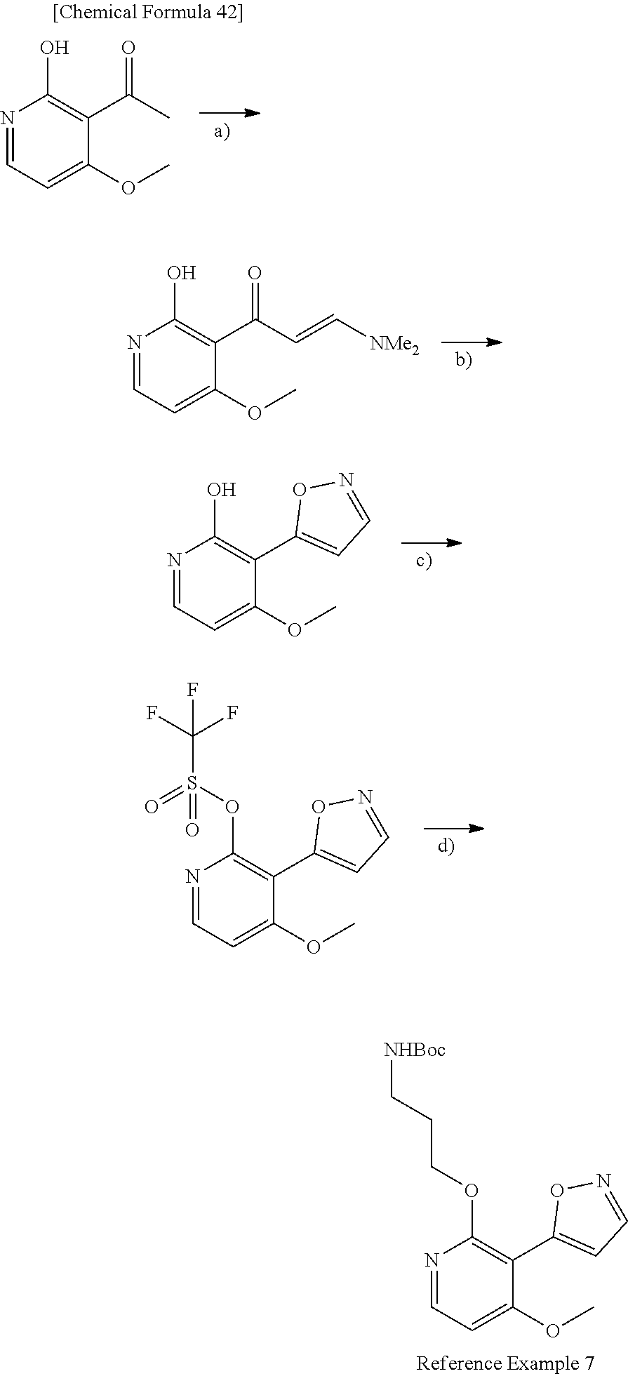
N1=CC=C(OC)C(C2=CC=NO2)=C1OCCC[NHBoc].N1=CC=C(OC)C(C(C)=O)=C1O.N1=CC=C(OC)C(C(C=C[NMe2])=O)=C1O.N1=CC=C(OC)C(C2=CC=NO2)=C1O.N1=CC=C(OC)C(C2=CC=NO2)=C1OS(C(F)(F)F)(=O)=O
